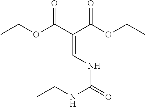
CCOC(C(C(OCC)=O)=CNC(=O)NCC)=O
